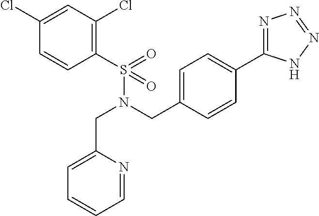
C1(Cl)=CC(Cl)=C(S(N(CC2=CC=C(C3=NN=NN3)C=C2)CC2=CC=CC=N2)(=O)=O)C=C1
